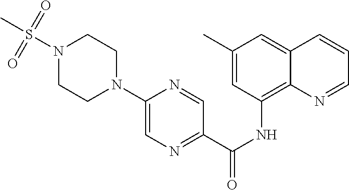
C1(C)=CC(NC(C2=NC=C(N3CCN(S(C)(=O)=O)CC3)N=C2)=O)=C2C(=C1)C=CC=N2
